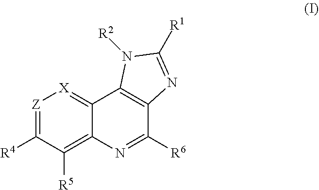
[Z]1=C([R4])C([R5])=C2C(=[X]1)C1=C(C([R6])=N2)N=C([R1])N1[R2]
